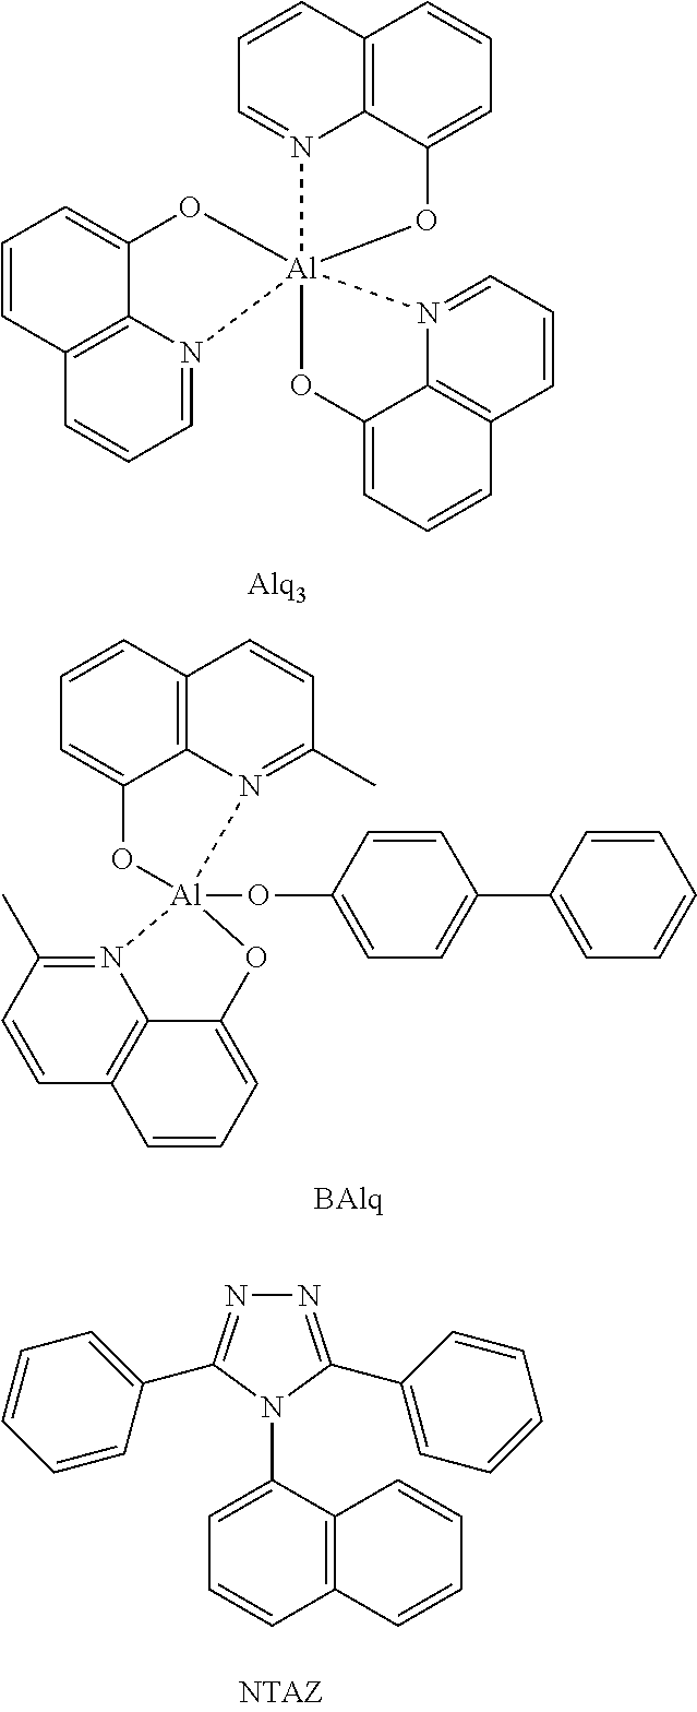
C1=N2C3=C(C=C1)C=CC=C3O[Al]213(OC2=CC=CC4=C2N1=CC=C4)N1=CC=CC2=C1C(=CC=C2)O3.N12=C(C)C=CC3=C1C(=CC=C3)O[Al]21(OC2=CC=C(C3=CC=CC=C3)C=C2)OC2=CC=CC3=C2N1=C(C)C=C3.N1=C(C2=CC=CC=C2)N(C2=CC=CC3=C2C=CC=C3)C(C2=CC=CC=C2)=N1
